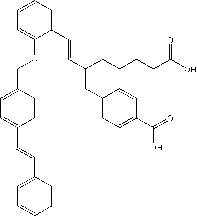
C1(C=CC(CCCCC(O)=O)CC2=CC=C(C(=O)O)C=C2)=CC=CC=C1OCC1=CC=C(C=CC2=CC=CC=C2)C=C1
